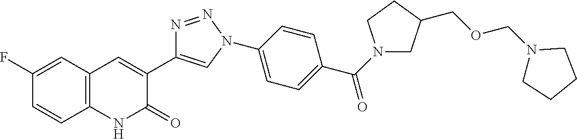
C12=C(C=C(F)C=C1)C=C(C1=CN(C3=CC=C(C(=O)N4CC(COCN5CCCC5)CC4)C=C3)N=N1)C(=O)N2
